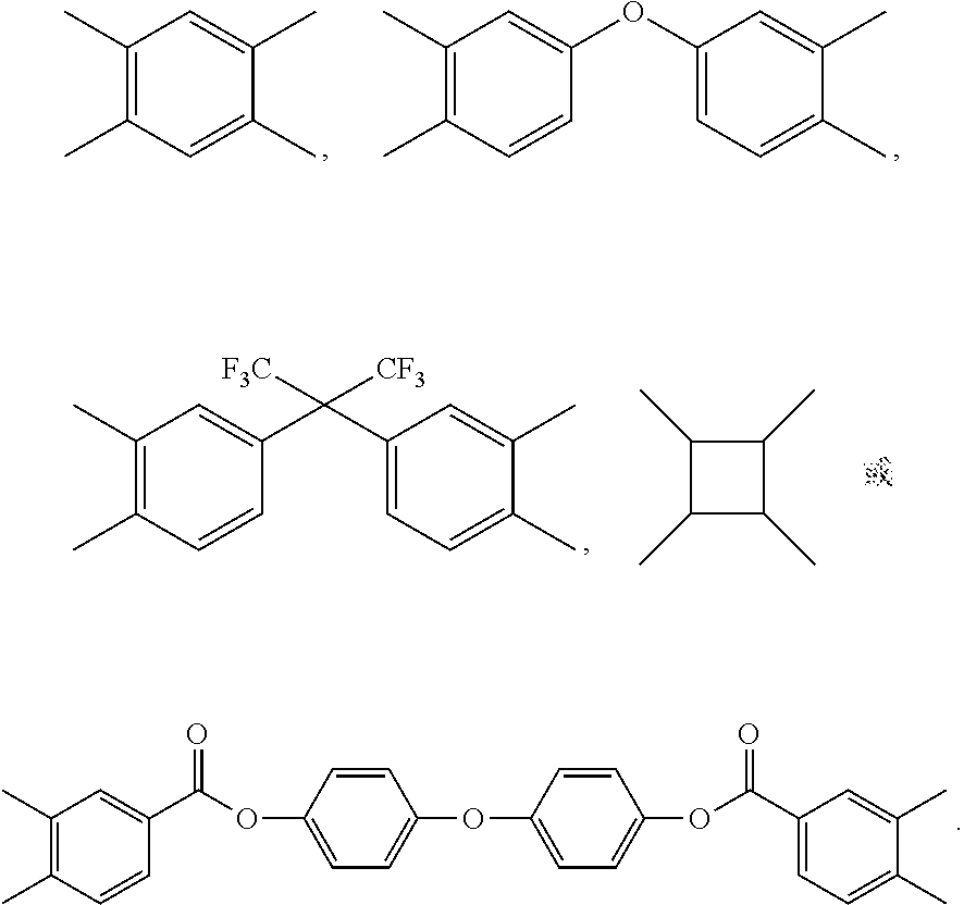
C1(C)=C(C)C=C(C)C(C)=C1.C1(C)=C(C)C=CC(OC2=CC=C(C)C(C)=C2)=C1.C1(C)=C(C)C=CC(C(C2=CC=C(C)C(C)=C2)([F3C])[CF3])=C1.C1(C)C(C)C(C)C1C.C1(C)=C(C)C=CC(C(OC2=CC=C(OC3=CC=C(OC(=O)C4=CC=C(C)C(C)=C4)C=C3)C=C2)=O)=C1
